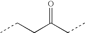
C(C(CC)=O)CC
